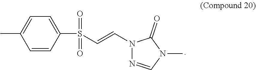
C1=CC(S(C=CN2N=CN(C)C2=O)(=O)=O)=CC=C1C
